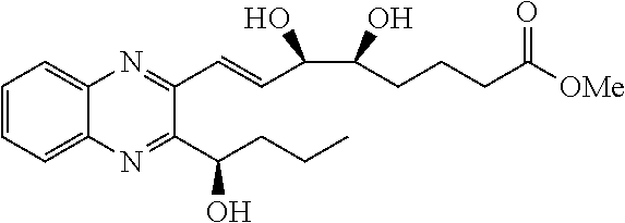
C1=CC=C2C(=C1)N=C(C=CC(C(O)CCCC([OMe])=O)O)C(C(CCC)O)=N2
